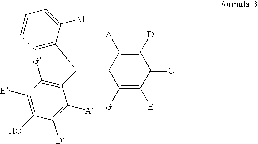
C1(=C(C2=C([G])C([E])=C(O)C([D])=C2[A])C2=CC=CC=C2[M])C([G])=C([E])C(=O)C([D])=C1[A]
